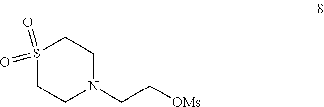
S1(=O)(=O)CCN(CC[OMs])CC1
